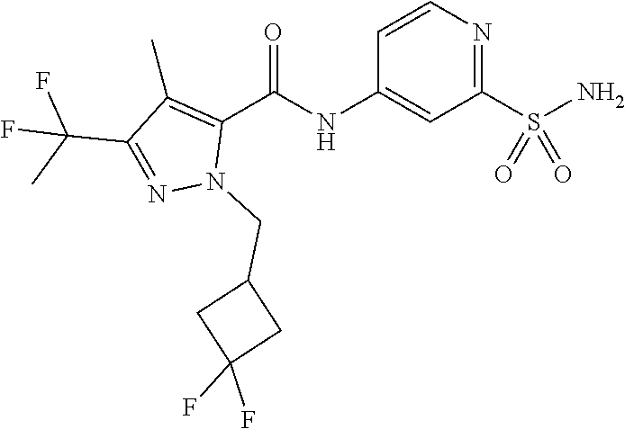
C1=CN=C(S(N)(=O)=O)C=C1NC(C1=C(C)C(C(C)(F)F)=NN1CC1CC(F)(F)C1)=O
